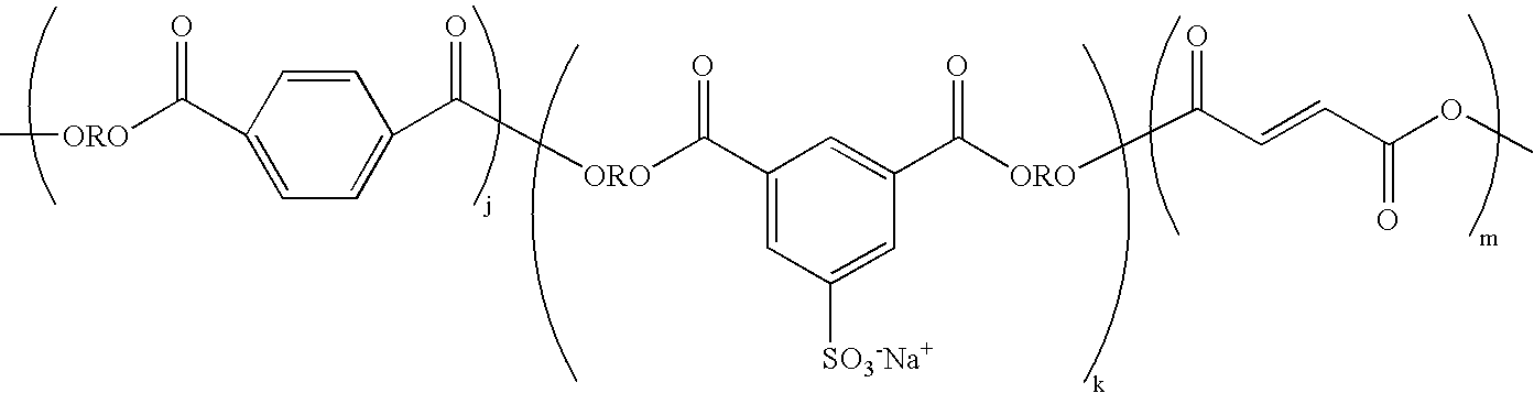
C[ORO]C(C1=CC=C(C([ORO]C(C2=CC([SO3-Na+])=CC(C([ORO]C(C=CC(OC)=O)=O)=O)=C2)=O)=O)C=C1)=O
